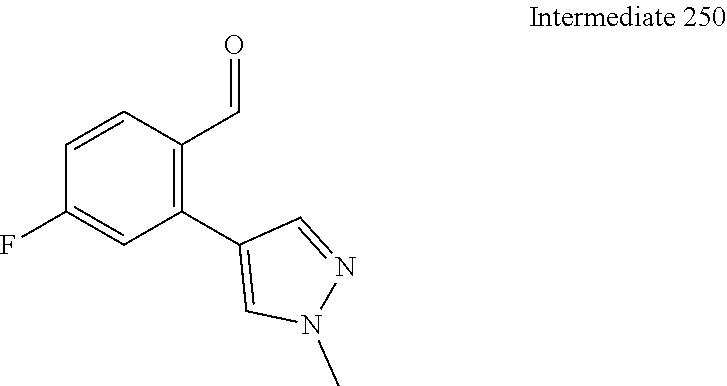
C1=CC(C=O)=C(C2=CN(C)N=C2)C=C1F
